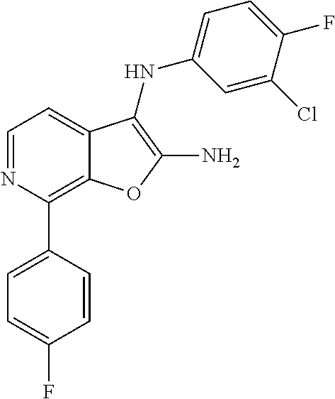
C12=C(C3=CC=C(F)C=C3)N=CC=C1C(NC1=CC=C(F)C(Cl)=C1)=C(N)O2
